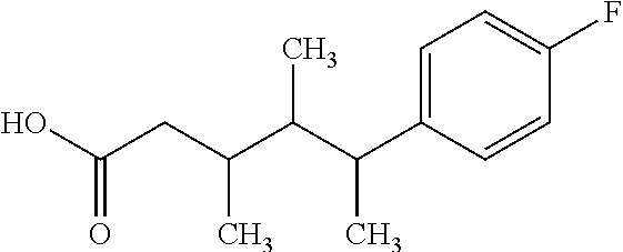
OC(CC(C(C(C1=CC=C(F)C=C1)C)C)C)=O
